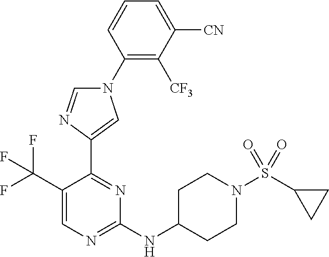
C1(N2C=NC(C3=NC(NC4CCN(S(=O)(=O)C5CC5)CC4)=NC=C3C(F)(F)F)=C2)=C([CF3])C([CN])=CC=C1
